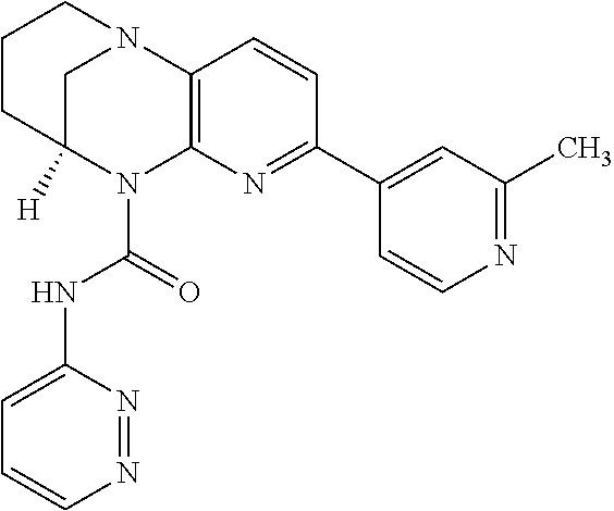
C1CC2([H])CN(C1)C1=C(N2C(=O)NC2=CC=CN=N2)N=C(C2=CC(C)=NC=C2)C=C1
